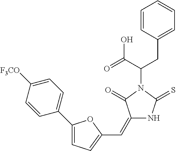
C1=CC(CC(C(=O)O)N2C(=O)C(=CC3=CC=C(C4=CC=C([F3CO])C=C4)O3)NC2=S)=CC=C1
